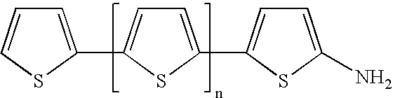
C1=C(C2=CC=C(C3=CC=C(N)S3)S2)SC=C1
